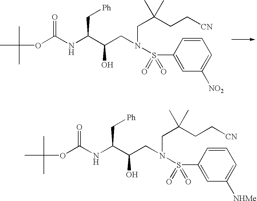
CC(C)(C)OC(NC(C(CN(CC(CC[CN])(C)C)S(C1=CC([NO2])=CC=C1)(=O)=O)O)C[Ph])=O.CC(C)(C)OC(NC(C(CN(CC(CC[CN])(C)C)S(C1=CC([NHMe])=CC=C1)(=O)=O)O)C[Ph])=O
